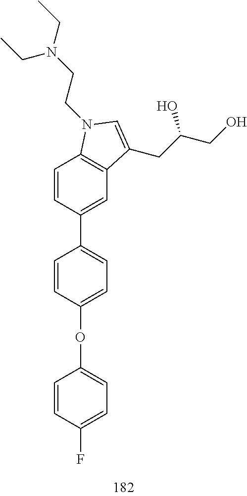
C1=CC(OC2=CC=C(F)C=C2)=CC=C1C1=CC2=C(C=C1)N(CCN(CC)CC)C=C2CC(CO)O
